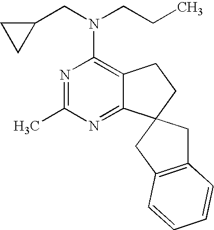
N1=C(C)N=C2C(=C1N(CC1CC1)CCC)CCC21CC2=C(C1)C=CC=C2
